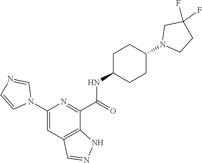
C1(N2C=NC=C2)=CC2=C(C(C(=O)NC3CCC(N4CCC(F)(F)C4)CC3)=N1)NN=C2
